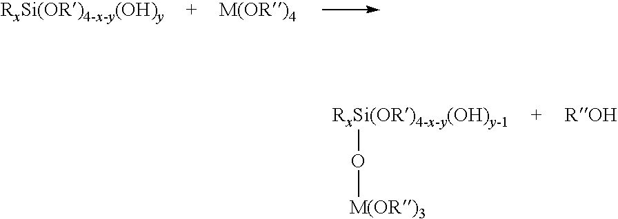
[RxSi(OR)4-x-y(OH)y-1]O[M(OR)3]
